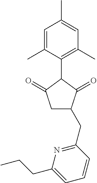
C1=C(C)C(C2C(=O)CC(CC3=NC(CCC)=CC=C3)C2=O)=C(C)C=C1C
